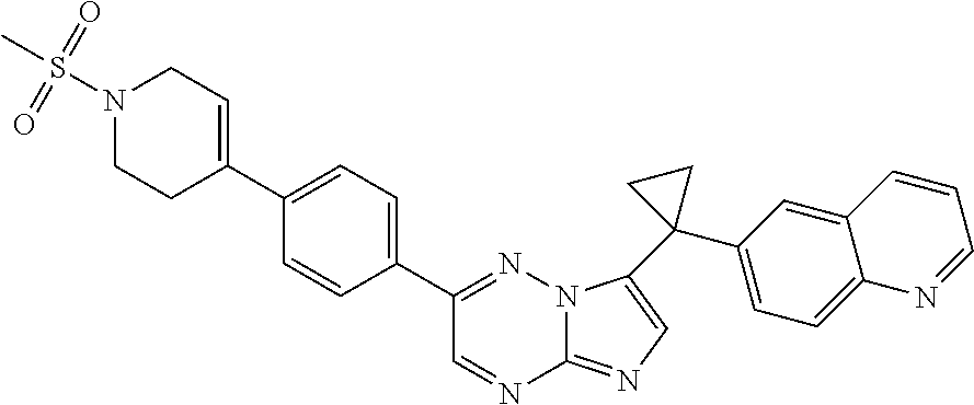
C1(C2=CC=C(C3=CCN(S(C)(=O)=O)CC3)C=C2)=NN2C(=NC=C2C2(C3=CC=C4C(=C3)C=CC=N4)CC2)N=C1
